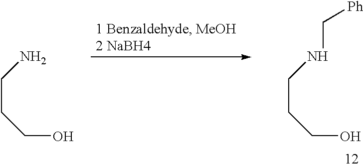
NCCCO.N(CCCO)C[Ph]
